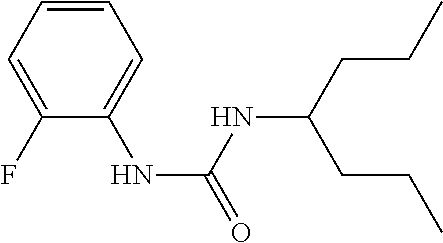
C1(F)=CC=CC=C1NC(=O)NC(CCC)CCC
